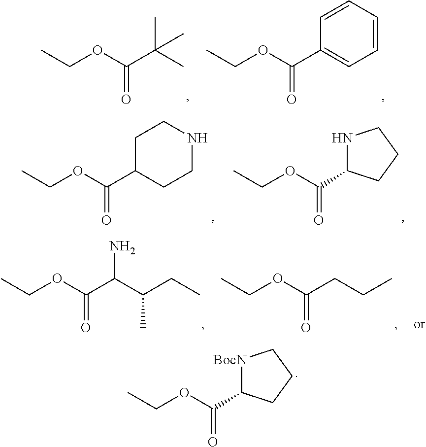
CCOC(C1[BocN]CCC1)=O.CCOC(C1=CC=CC=C1)=O.CCOC(C(C)(C)C)=O.CCOC(C1NCCC1)=O.CCOC(C1CCNCC1)=O.CCOC(CCC)=O.CCOC(C(C(CC)C)N)=O
